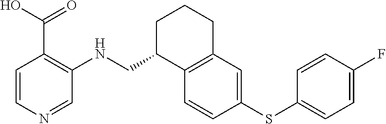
C1=CN=CC(NCC2C3=C(CCC2)C=C(SC2=CC=C(F)C=C2)C=C3)=C1C(O)=O
